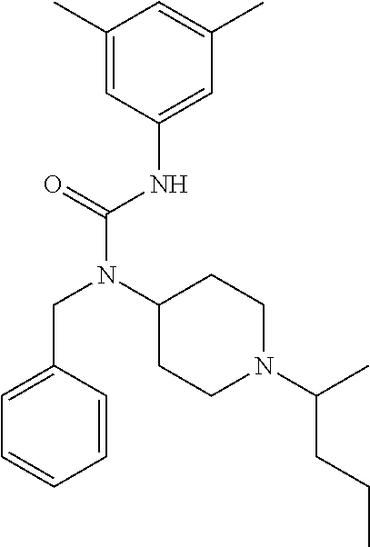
C1=C(CN(C(NC2=CC(C)=CC(C)=C2)=O)C2CCN(C(CCC)C)CC2)C=CC=C1
